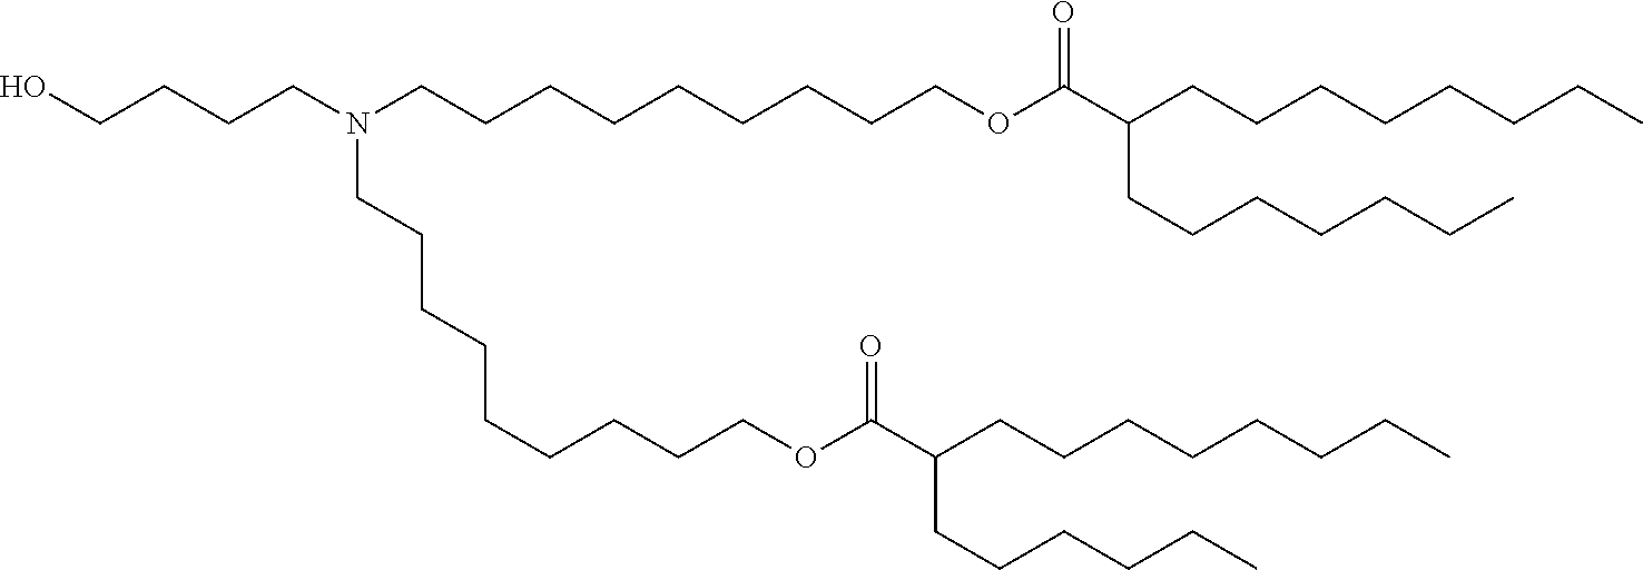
OCCCCN(CCCCCCCCCOC(C(CCCCCCCC)CCCCCCC)=O)CCCCCCCCCOC(C(CCCCCCCC)CCCCCC)=O
